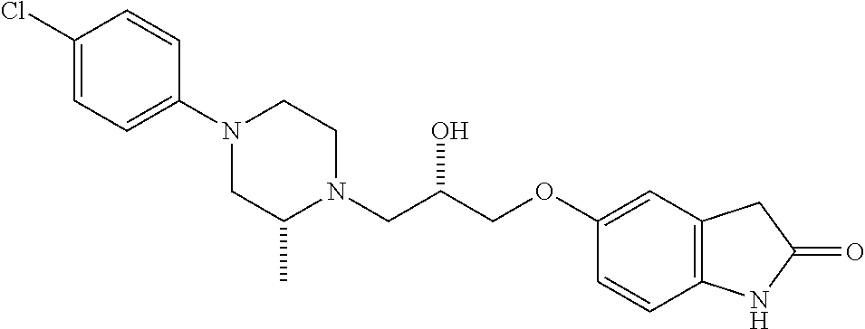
C1(Cl)=CC=C(N2CC(C)N(CC(COC3=CC4=C(C=C3)NC(=O)C4)O)CC2)C=C1
